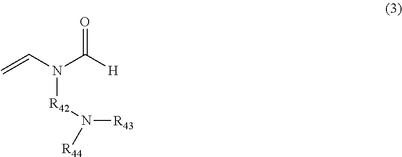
N([R42]N([R43])[R44])(C([H])=O)C=C
